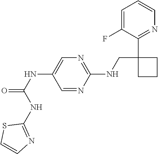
N(C1=CN=C(NCC2(C3=NC=CC=C3F)CCC2)N=C1)C(=O)NC1=NC=CS1
